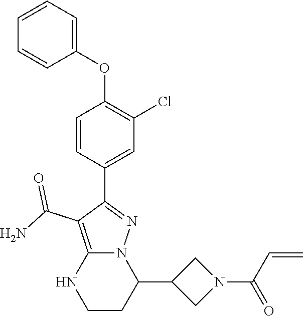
C1=CC(C2=NN3C(=C2C(N)=O)NCCC3C2CN(C(C=C)=O)C2)=CC(Cl)=C1OC1=CC=CC=C1
